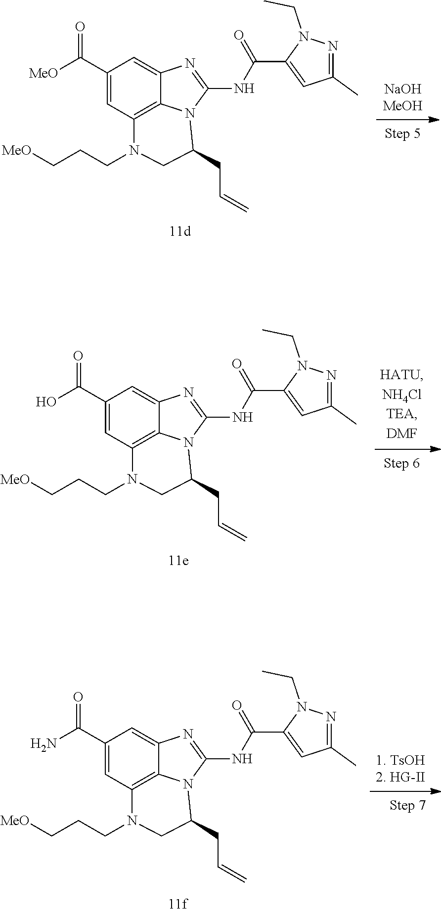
C1(C([MeO])=O)=CC2=C3C(=C1)N=C(NC(C1=CC(C)=NN1CC)=O)N3C(CC=C)CN2CCC[MeO].C1(C(O)=O)=CC2=C3C(=C1)N=C(NC(C1=CC(C)=NN1CC)=O)N3C(CC=C)CN2CCC[MeO].C1(C(N)=O)=CC2=C3C(=C1)N=C(NC(C1=CC(C)=NN1CC)=O)N3C(CC=C)CN2CCC[MeO]
